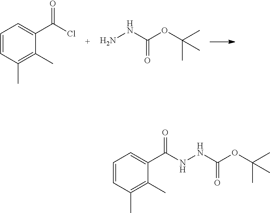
C1=CC(C)=C(C)C(C(=O)NNC(OC(C)(C)C)=O)=C1.C1=CC(C)=C(C)C(C(Cl)=O)=C1.O(C(NN)=O)C(C)(C)C
